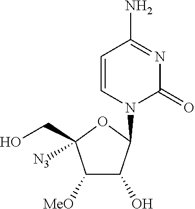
C1=CN(C2C(O)C([MeO])C(CO)([N3])O2)C(=O)N=C1N
